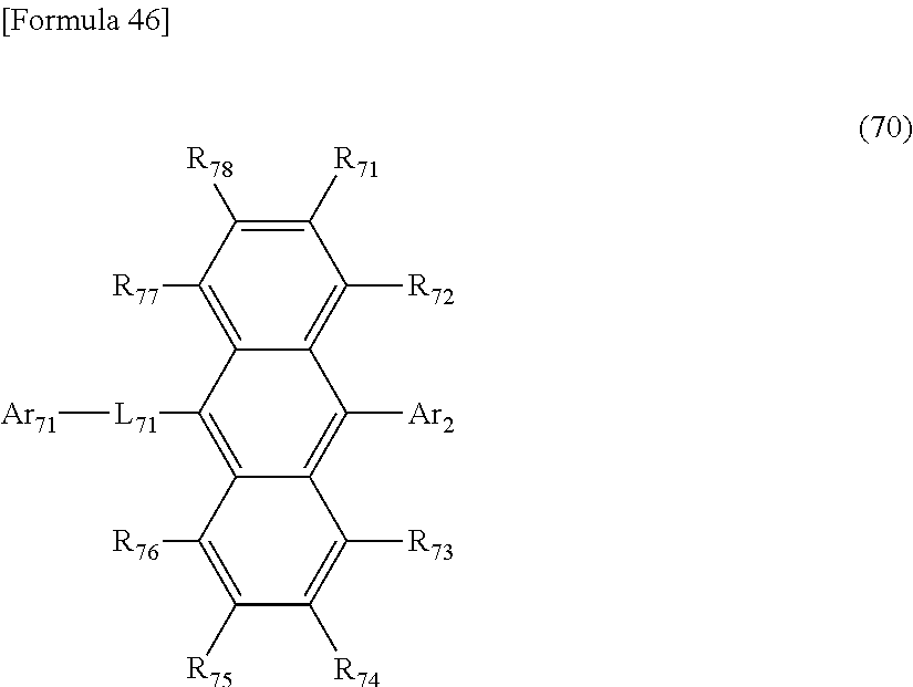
C1([R78])=C([R71])C([R72])=C2C(=C1[R77])C([L71][Ar71])=C1C([R76])=C([R75])C([R74])=C([R73])C1=C2[Ar2]
